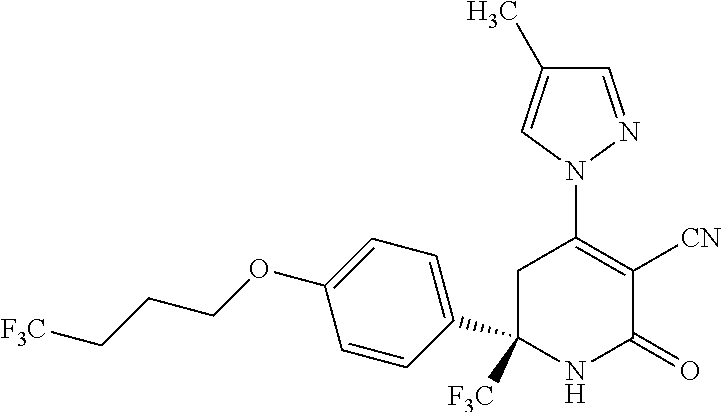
C1=CC(C2([F3C])CC(N3N=CC(C)=C3)=C([CN])C(=O)N2)=CC=C1OCCC[F3C]
